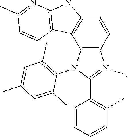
C12=C(N(C3=C(C)C=C(C)C=C3C)C(C3=C(C)C=CC=C3)=N1C)C1=C(C=C2)[X]C2=C1C=CC(C)=N2
